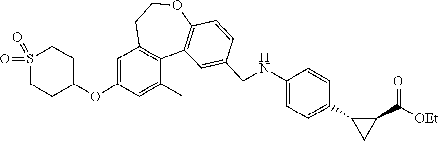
C1=C(OC2CCS(=O)(=O)CC2)C=C(C)C2=C1CCOC1=C2C=C(CNC2=CC=C(C3C(C([OEt])=O)C3)C=C2)C=C1
